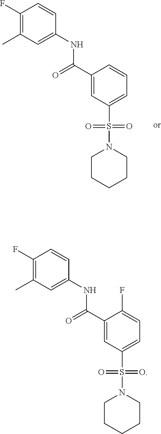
C1(F)=C(C)C=C(NC(C2=CC(S(N3CCCCC3)(=O)=O)=CC=C2)=O)C=C1.C1(F)=C(C)C=C(NC(C2=CC(S(N3CCCCC3)(=O)=O)=CC=C2F)=O)C=C1
